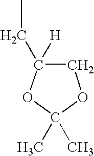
CCC1([H])COC(C)(C)O1
